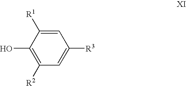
C1=C([R1])C(O)=C([R2])C=C1[R3]
